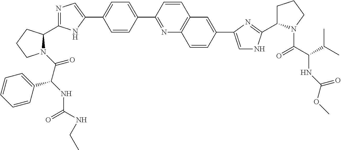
N1(C(C(NC(=O)NCC)C2=CC=CC=C2)=O)C(C2=NC=C(C3=CC=C(C4=NC5=C(C=C4)C=C(C4=CNC(C6CCCN6C(C(NC(=O)OC)C(C)C)=O)=N4)C=C5)C=C3)N2)CCC1
